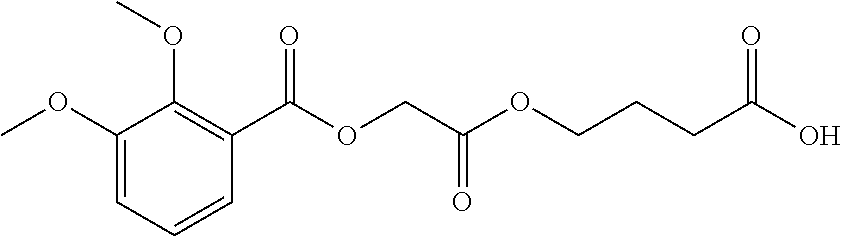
C1(OC)=CC=CC(C(OCC(OCCCC(O)=O)=O)=O)=C1OC
